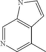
C1=NC=C(C)C2=C1NC=C2
